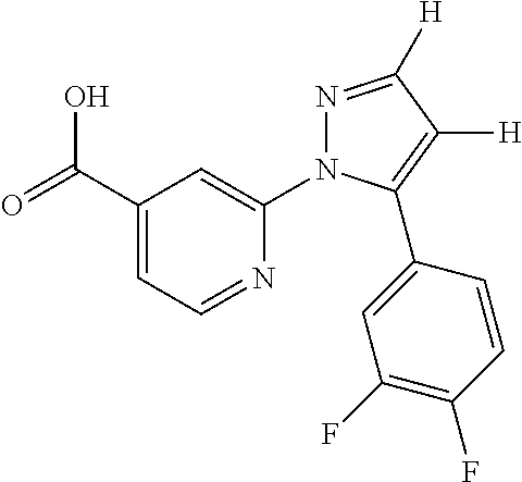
C1(C(=O)O)=CC=NC(N2N=C([H])C([H])=C2C2=CC(F)=C(F)C=C2)=C1
